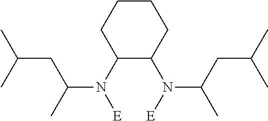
C1(N([E])C(CC(C)C)C)C(N([E])C(C)CC(C)C)CCCC1
